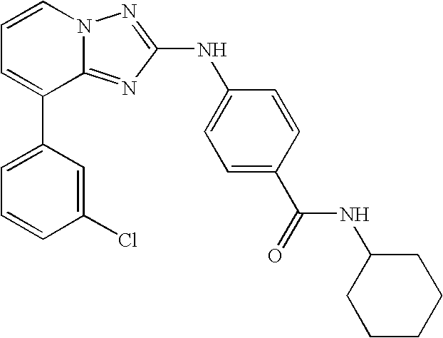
C1=C(C2=CC=CN3C2=NC(NC2=CC=C(C(=O)NC4CCCCC4)C=C2)=N3)C=C(Cl)C=C1
